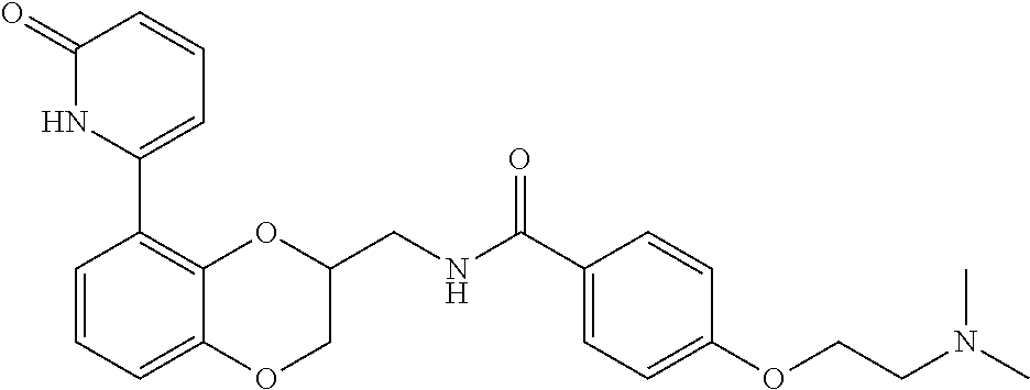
C1=CC=C2C(=C1C1=CC=CC(=O)N1)OC(CNC(C1=CC=C(OCCN(C)C)C=C1)=O)CO2
